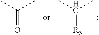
C(C)(C)=O.C([R3])(C)C
